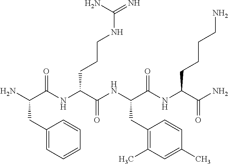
NC(C(NC(C(NC(C(NC(C(N)=O)CCCCN)=O)CC1=C(C)C=C(C)C=C1)=O)CCCNC(=N)N)=O)CC1=CC=CC=C1
